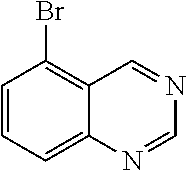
C1=CC=C2C(=C1Br)C=NC=N2
